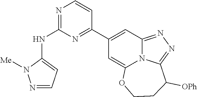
C1(C2=NC(NC3=CC=NN3[Me])=NC=C2)=CC2=NN=C3N2C(=C1)OCCC3[OPh]
